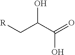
OC(C[R])C(O)=O
